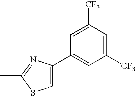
C1=C(C2=CC([CF3])=CC([CF3])=C2)N=C(C)S1
